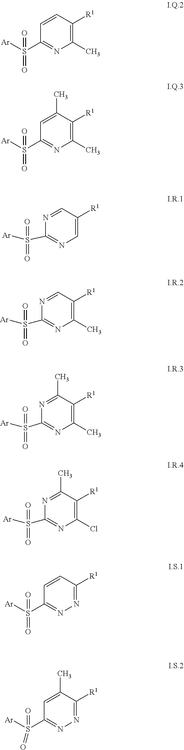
C1(S([Ar])(=O)=O)=NC(C)=C([R1])C(C)=C1.C1(S([Ar])(=O)=O)=NC=C([R1])C=N1.C1(S([Ar])(=O)=O)=NC(C)=C([R1])C=N1.C1(S([Ar])(=O)=O)=NC(C)=C([R1])C(C)=N1.C1(S([Ar])(=O)=O)=NC(C)=C([R1])C=C1.C1(S([Ar])(=O)=O)=NN=C([R1])C=C1.C1(S([Ar])(=O)=O)=NN=C([R1])C(C)=C1.C1(S([Ar])(=O)=O)=NC(Cl)=C([R1])C(C)=N1
